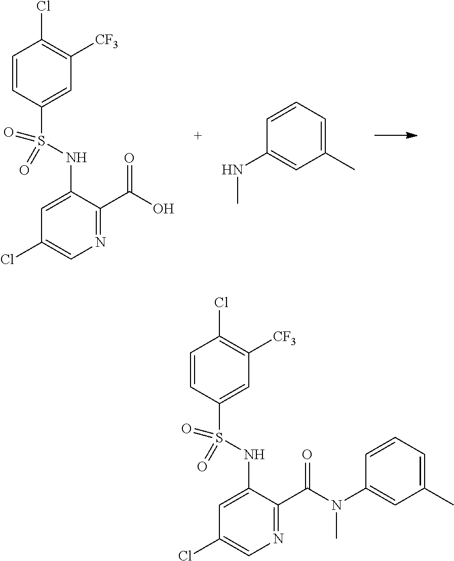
N1=C(C(O)=O)C(NS(C2=CC([CF3])=C(Cl)C=C2)(=O)=O)=CC(Cl)=C1.N(C)C1=CC(C)=CC=C1.N1=C(C(N(C)C2=CC(C)=CC=C2)=O)C(NS(C2=CC([CF3])=C(Cl)C=C2)(=O)=O)=CC(Cl)=C1
